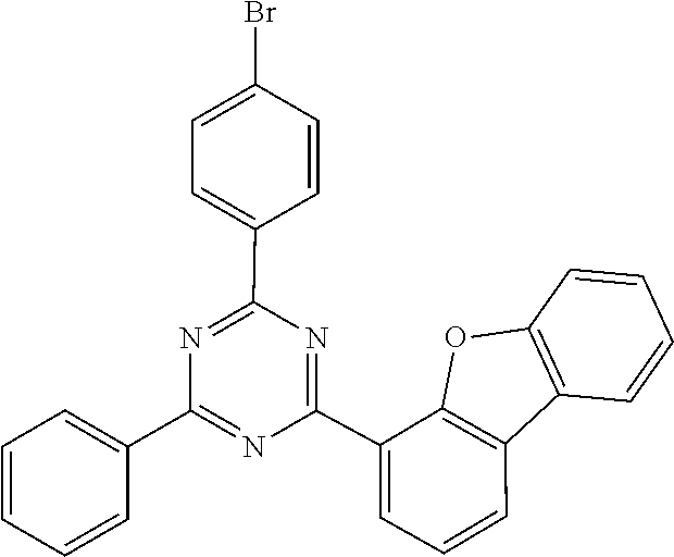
C12=C(C=CC=C1)C1=C(O2)C(C2=NC(C3=CC=C(Br)C=C3)=NC(C3=CC=CC=C3)=N2)=CC=C1
